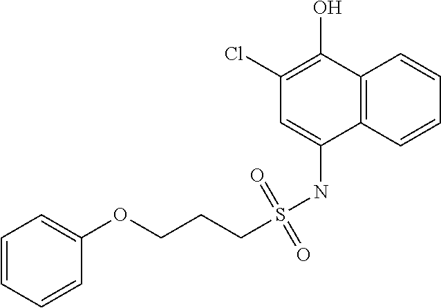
C12=C(C=CC=C1)C(NS(CCCOC1=CC=CC=C1)(=O)=O)=CC(Cl)=C2O
